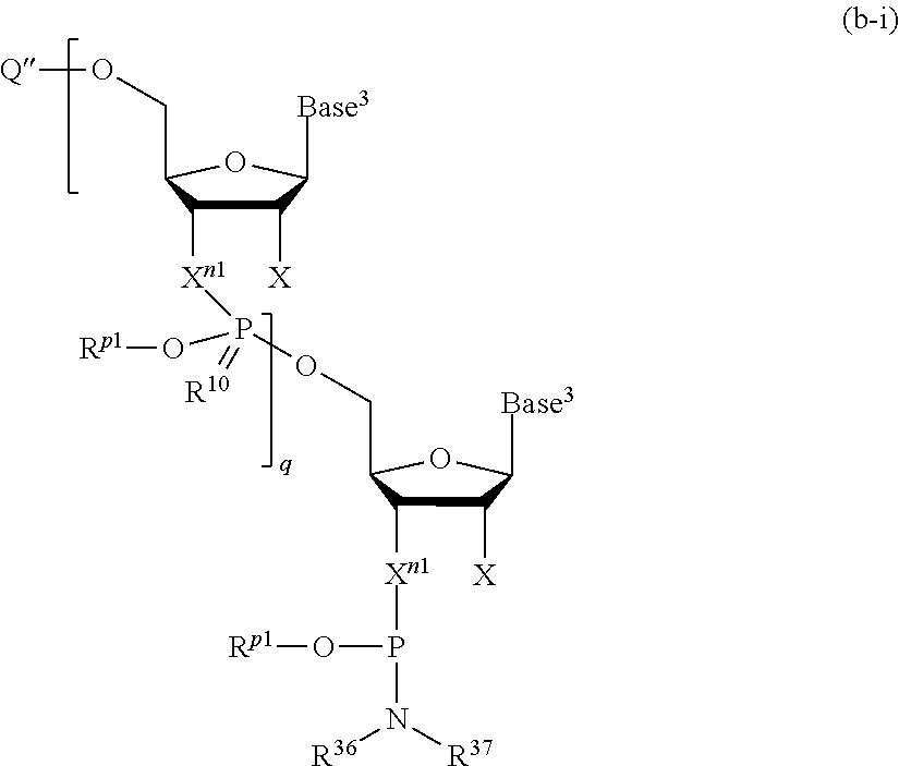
C1([X])C([Xn1]P(OCC2C([Xn1]P(O[Rp1])N([R37])[R36])C([X])C([Base3])O2)(O[Rp1])=[R10])C(CO[Q])OC1[Base3]
